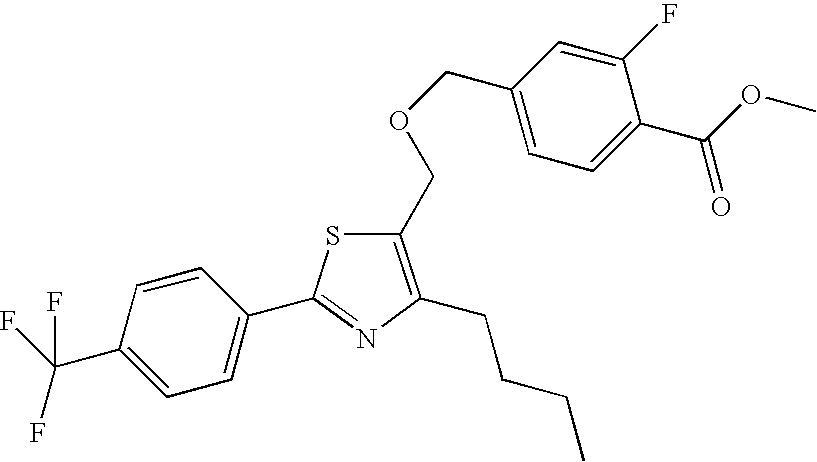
C1(COCC2=CC=C(C(OC)=O)C(F)=C2)=C(CCCC)N=C(C2=CC=C(C(F)(F)F)C=C2)S1
